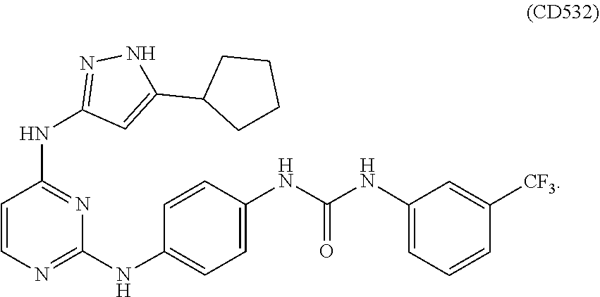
C1(NC2=CC=C(NC(=O)NC3=CC=CC([CF3])=C3)C=C2)=NC=CC(NC2=NNC(C3CCCC3)=C2)=N1
